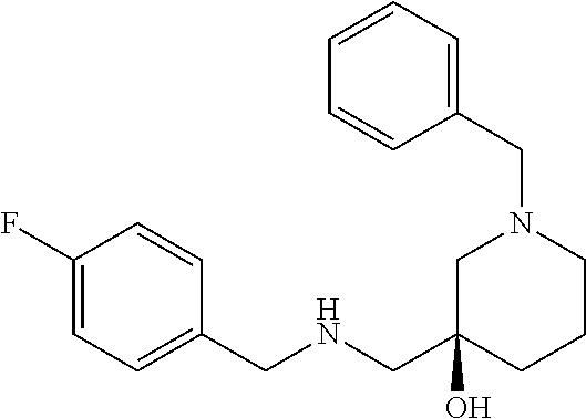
C1=C(F)C=CC(CNCC2(O)CN(CC3=CC=CC=C3)CCC2)=C1
